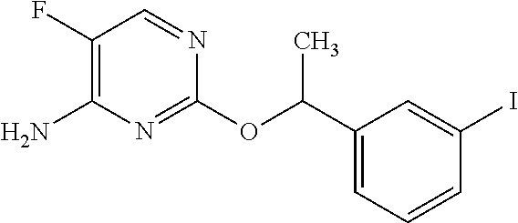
C1(C(OC2=NC(N)=C(F)C=N2)C)=CC=CC(I)=C1
